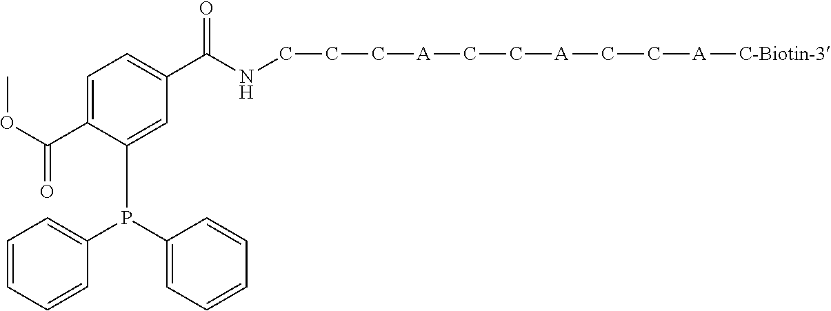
C1(P(C2=CC=CC=C2)C2=CC(C(NCCC[A]CC[A]CC[A][C-Biotin-3])=O)=CC=C2C(OC)=O)=CC=CC=C1
